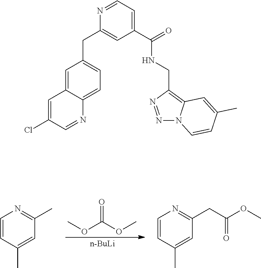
C1=C2C(=CC=C1CC1=CC(C(=O)NCC3=C4N(N=N3)C=CC(C)=C4)=CC=N1)N=CC(Cl)=C2.O=C(OC)OC.[n-BuLi].C1=CC(C)=CC(C)=N1.C1=CC(C)=CC(CC(OC)=O)=N1
